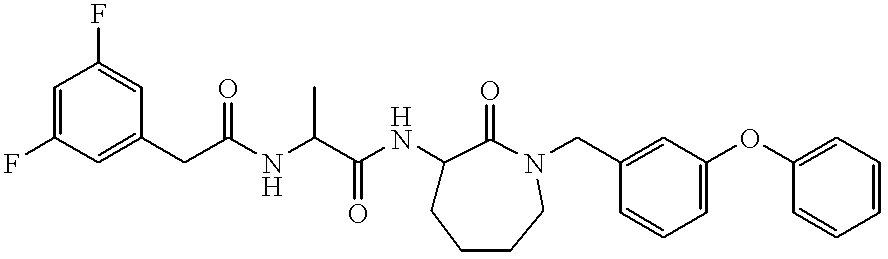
C(C(NC(C(NC1CCCCN(CC2=CC(OC3=CC=CC=C3)=CC=C2)C1=O)=O)C)=O)C1=CC(F)=CC(F)=C1
